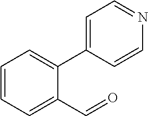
C1(C2=CC=NC=C2)=CC=CC=C1C=O
